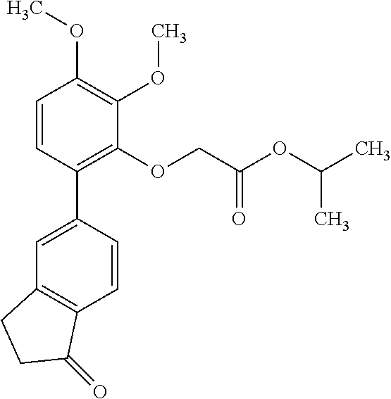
C1=C(C2=C(OCC(OC(C)C)=O)C(OC)=C(OC)C=C2)C=CC2=C1CCC2=O
